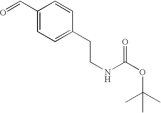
C1(C=O)=CC=C(CCNC(OC(C)(C)C)=O)C=C1
